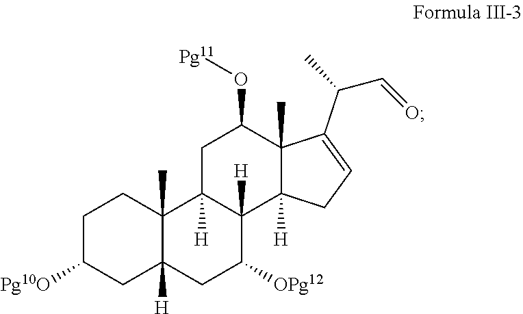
C1C([Pg10O])CC2([H])C(C)(C1)C1([H])C([H])(C([OPg12])C2)C2([H])C(C)(C(O[Pg11])C1)C(C(C=O)C)=CC2
